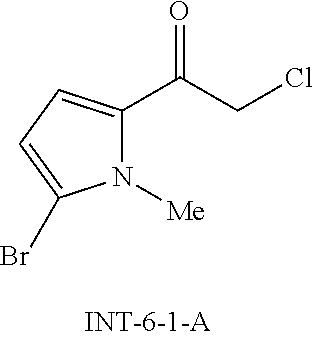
N1([Me])C(C(=O)CCl)=CC=C1Br
